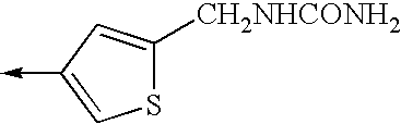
S1C([CH2NHCONH2])=CC(->C)=C1
